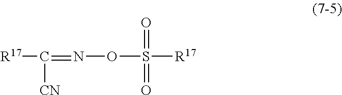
[R17]C([CN])=NOS(=O)(=O)[R17]
